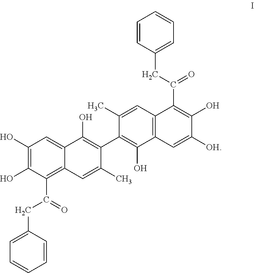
C12=C(C=C(C)C(C3=C(O)C4=CC(O)=C(O)C(C(=O)CC5=CC=CC=C5)=C4C=C3C)=C1O)C(C(CC1=CC=CC=C1)=O)=C(O)C([OH])=C2
